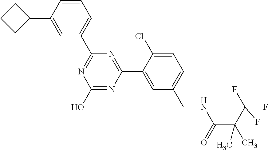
C1(C2=NC(O)=NC(C3=CC(CNC(=O)C(C(F)(F)F)(C)C)=CC=C3Cl)=N2)=CC=CC(C2CCC2)=C1
